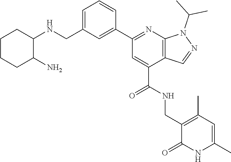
C1CCC(N)C(NCC2=CC=CC(C3=NC4=C(C(C(=O)NCC5=C(C)C=C(C)NC5=O)=C3)C=NN4C(C)C)=C2)C1
